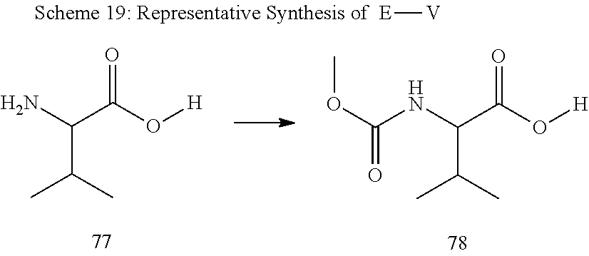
[E][V].O=C(O[H])C(N)C(C)C.O=C(O[H])C(NC(OC)=O)C(C)C
